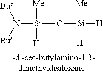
N([Si](O[Si]([H])([Me])[H])([Me])[H])([Bus])[Bus]
